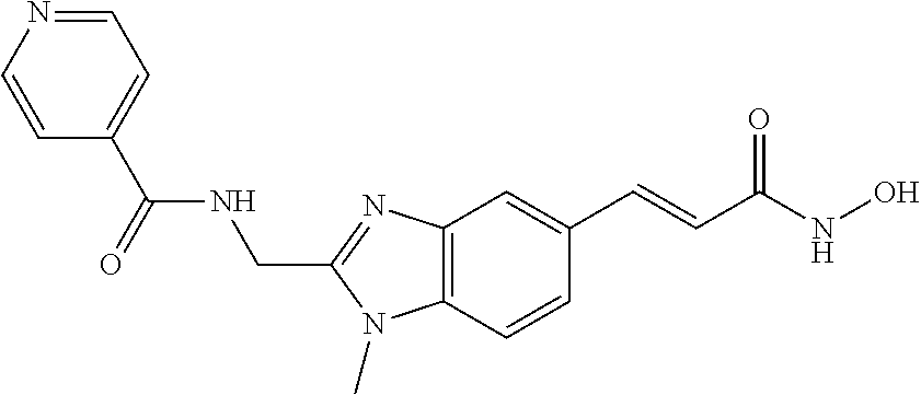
C12=C(C=CC(C=CC(NO)=O)=C1)N(C)C(CNC(C1=CC=NC=C1)=O)=N2
